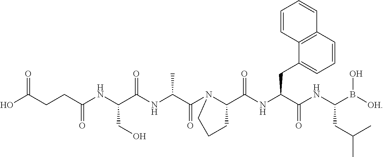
OC(CCC(NC(C(NC(C(N1C(C(NC(CC2=CC=CC3=C2C=CC=C3)C(=O)NC(B([OH])O)CC(C)C)=O)CCC1)=O)C)=O)CO)=O)=O
